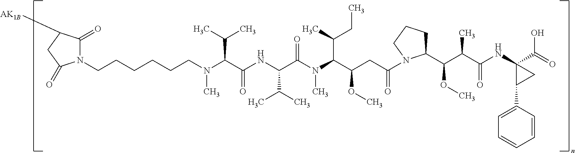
C1(C(OC)C(C(=O)NC2(C(=O)O)C(C3=CC=CC=C3)C2)C)CCCN1C(=O)CC(C(N(C(C(NC(C(N(CCCCCCN1C(=O)C([AK1B])CC1=O)C)C(C)C)=O)C(C)C)=O)C)C(CC)C)OC
